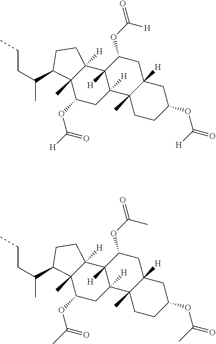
C12([H])C(C)(C(OC([H])=O)CC3([H])C1([H])C(OC([H])=O)CC1([H])C3(C)CCC(OC(=O)[H])C1)C(C(CCC)C)CC2.C12([H])C(C)(C(OC(C)=O)CC3([H])C1([H])C(OC(C)=O)CC1([H])C3(C)CCC(OC(=O)C)C1)C(C(CCC)C)CC2
